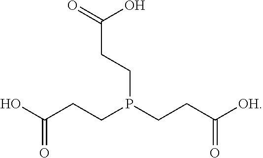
OC(CCP(CCC([OH])=O)CCC(=O)O)=O
